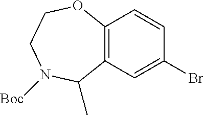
C12=C(C=C(Br)C=C1)C(C)N([Boc])CCO2
